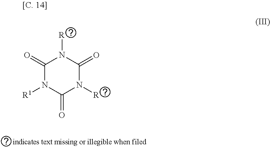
C1(=O)N([R1])C(=O)N([R])C(=O)N1[R]
